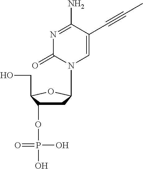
C1C(OP(O)(O)=O)C(CO)OC1N1C=C(C#CC)C(N)=NC1=O
